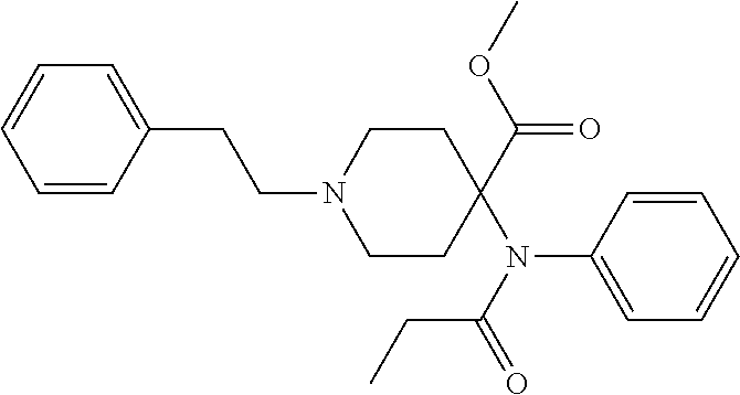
N1(CCC2=CC=CC=C2)CCC(N(C2=CC=CC=C2)C(=O)CC)(C(OC)=O)CC1
